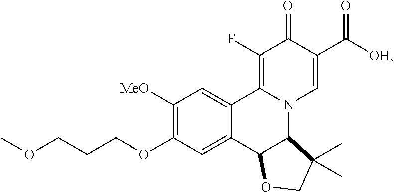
C1([MeO])=C(OCCCOC)C=C2C(=C1)C1=C(F)C(=O)C(C([OH])=O)=CN1C1C2OCC1(C)C
